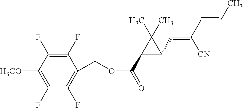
[H3CO]C1=C(F)C(F)=C(COC(=O)C2C(C=C(C=CC)[CN])C2(C)C)C(F)=C1F
